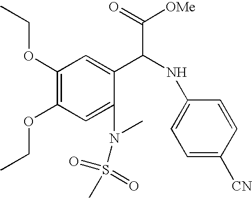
C1(OCC)=C(OCC)C=C(N(C)S(=O)(C)=O)C(C(NC2=CC=C([CN])C=C2)C(=O)[OMe])=C1
